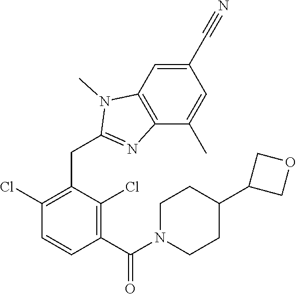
C1(Cl)=C(CC2=NC3=C(C=C(C#N)C=C3C)N2C)C(Cl)=C(C(=O)N2CCC(C3COC3)CC2)C=C1
